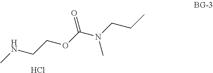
C(OCCNC)(=O)N(CCC)C.Cl
